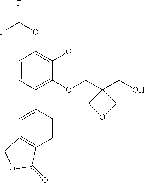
FC(OC1=C(OC)C(OCC2(CO)COC2)=C(C2=CC3=C(C=C2)C(=O)OC3)C=C1)F
